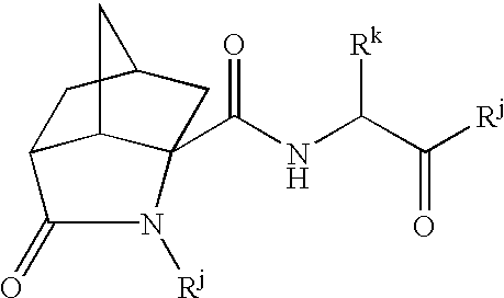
C12C3C(C(NC(C([Rj])=O)[Rk])=O)(CC(C1)C3)N([Rj])C2=O
